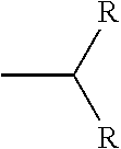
CC([R])[R]
